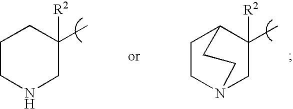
C1CNCC([R2])(C)C1.C1CN2CC([R2])(C)C1CC2
